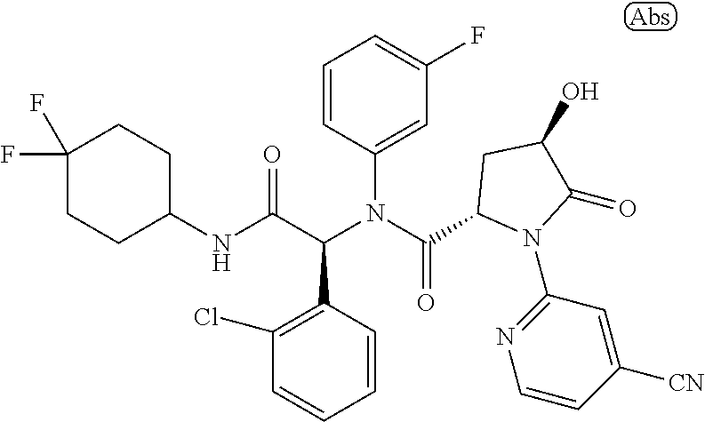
C1=CC(C(C(NC2CCC(F)(F)CC2)=O)N(C(=O)C2N(C3=NC=CC([CN])=C3)C(=O)C(O)C2)C2=CC(F)=CC=C2)=C(Cl)C=C1
